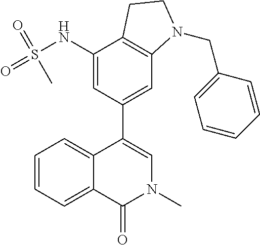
C1=C(NS(=O)(=O)C)C2=C(C=C1C1=CN(C)C(=O)C3=CC=CC=C13)N(CC1=CC=CC=C1)CC2
